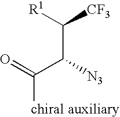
C(C([R1])[CF3])(C([chiral auxiliary])=O)[N3]
